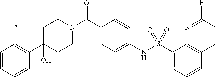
C1(C2=C(Cl)C=CC=C2)(O)CCN(C(C2=CC=C(NS(C3=CC=CC4=C3N=C(F)C=C4)(=O)=O)C=C2)=O)CC1
